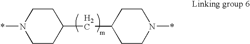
C1CN(*)CCC1CC1CCN(*)CC1
